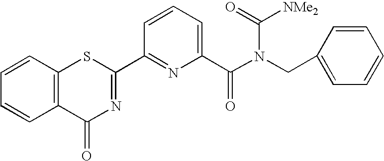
C1=CC=CC2=C1C(=O)N=C(C1=NC(C(N(CC3=CC=CC=C3)C(=O)[NMe2])=O)=CC=C1)S2
